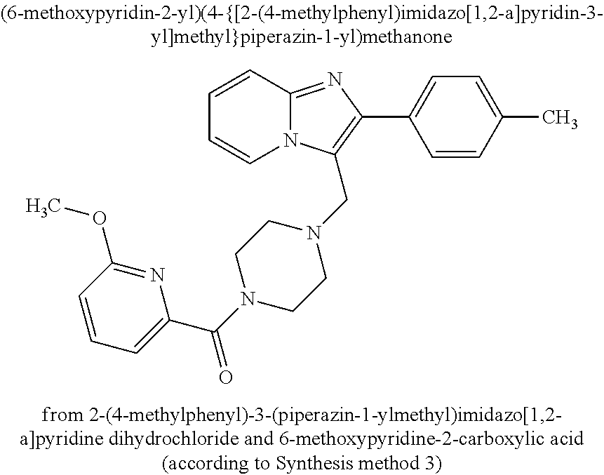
C1=CC2=NC(C3=CC=C(C)C=C3)=C(CN3CCN(C(C4=CC=CC(OC)=N4)=O)CC3)N2C=C1
